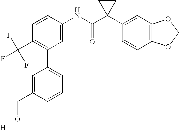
C1=CC(NC(C2(C3=CC4=C(C=C3)OCO4)CC2)=O)=CC(C2=CC=CC(CO)=C2)=C1C(F)(F)F.[H]
